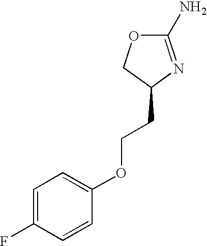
O(CCC1N=C(N)OC1)C1=CC=C(F)C=C1
